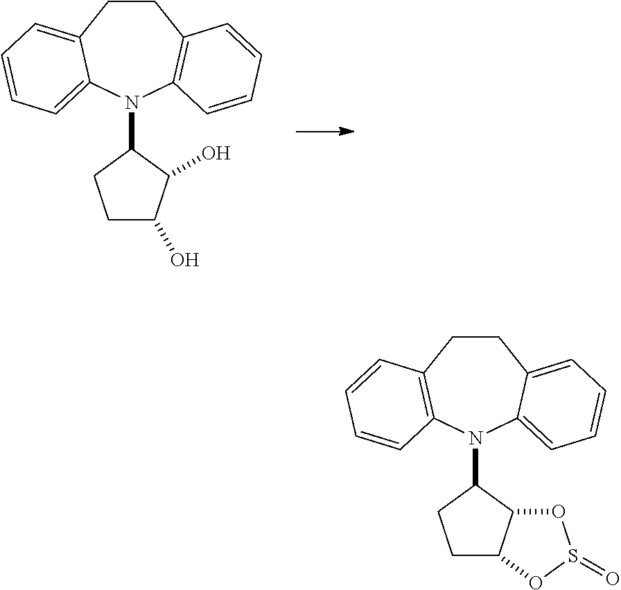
C1(N2C3=C(CCC4=CC=CC=C24)C=CC=C3)CCC(O)C1O.C1(N2C3=CC=CC=C3CCC3=C2C=CC=C3)CCC2C1OS(=O)O2
